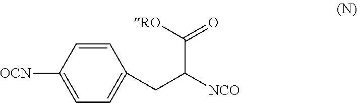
[OCN]C1=CC=C(CC([NCO])C(=O)[RO])C=C1
